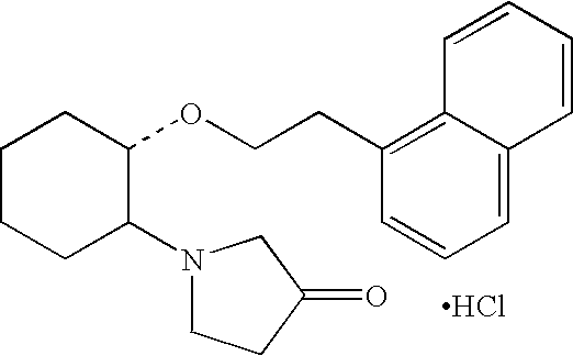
Cl.C1CCC(N2CCC(=O)C2)C(OCCC2=C3C(=CC=C2)C=CC=C3)C1
